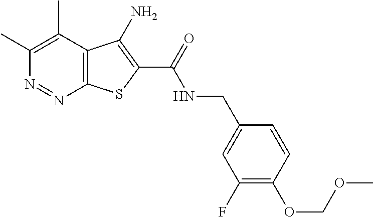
C1(C)=C(C)C2=C(N=N1)SC(C(=O)NCC1=CC(F)=C(OCOC)C=C1)=C2N
